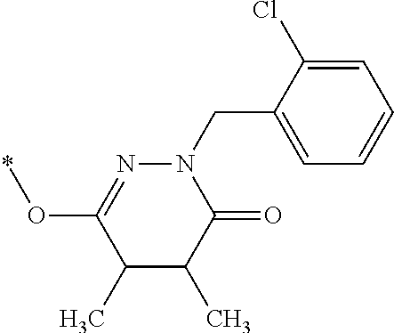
C1(Cl)=CC=CC=C1CN1C(=O)C(C)C(C)C(O*)=N1
